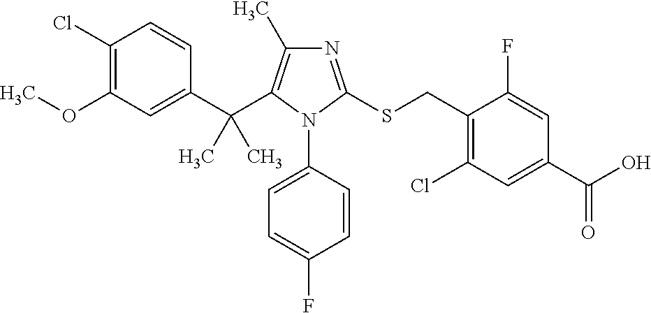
C1(C(C)(C)C2=C(C)N=C(SCC3=C(Cl)C=C(C(O)=O)C=C3F)N2C2=CC=C(F)C=C2)=CC(OC)=C(Cl)C=C1
